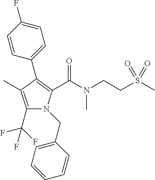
C1(C2=C(C(N(CCS(C)(=O)=O)C)=O)N(CC3=CC=CC=C3)C(C(F)(F)F)=C2C)=CC=C(F)C=C1
